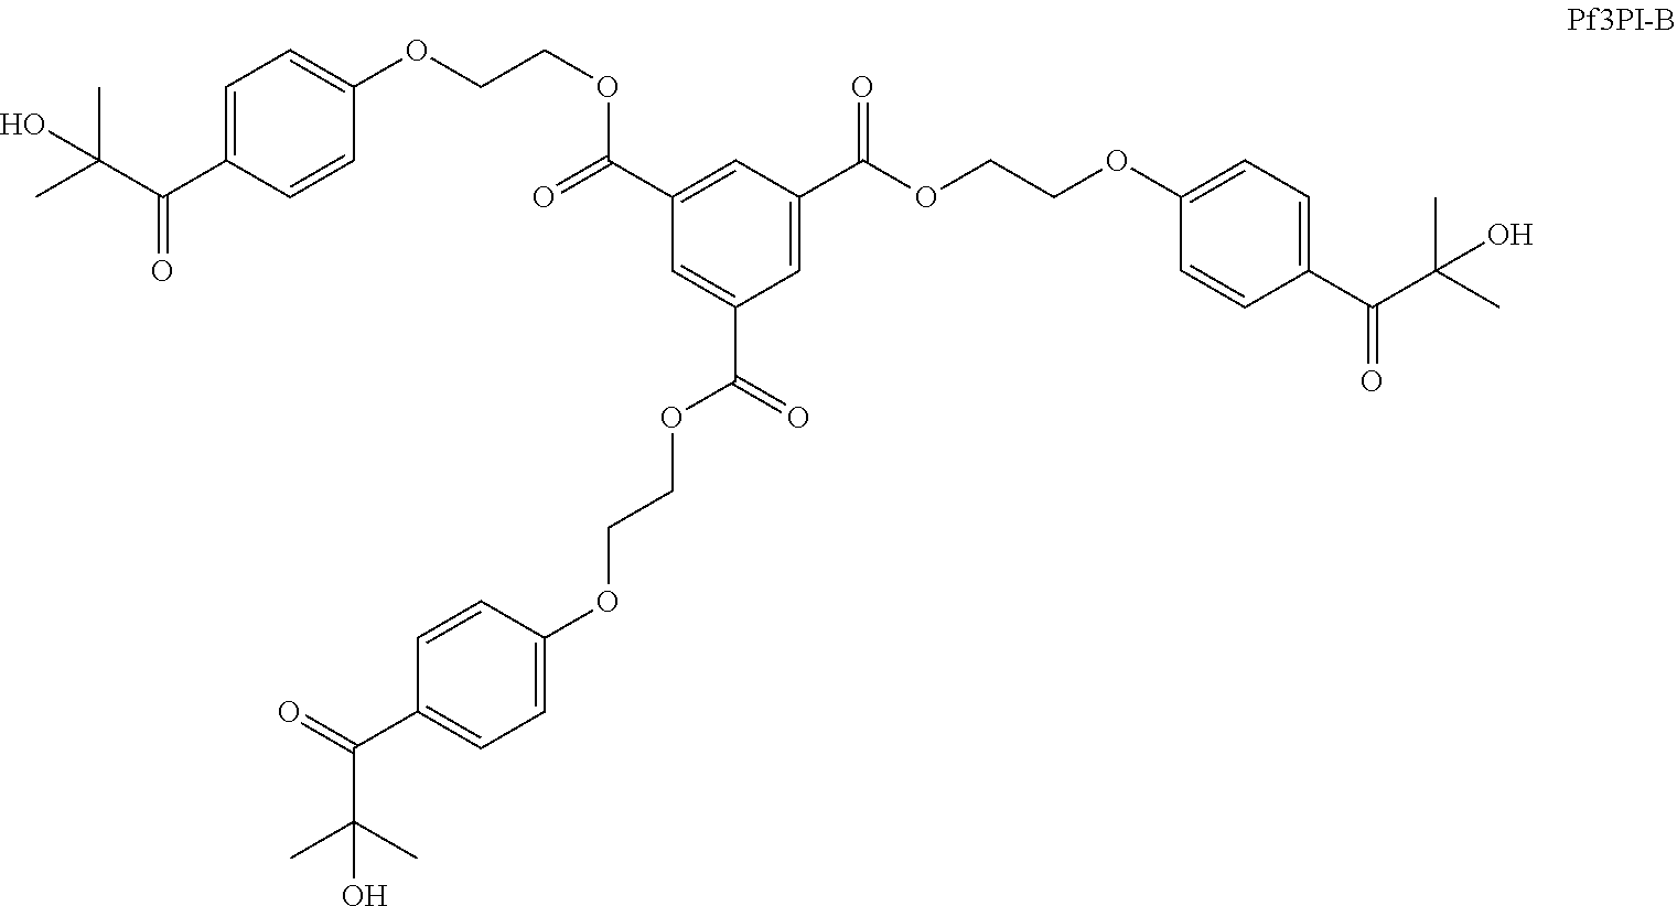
C1=C(C(C(C)(C)O)=O)C=CC(OCCOC(C2=CC(C(OCCOC3=CC=C(C(C(C)(C)O)=O)C=C3)=O)=CC(C(=O)OCCOC3=CC=C(C(=O)C(C)(C)O)C=C3)=C2)=O)=C1
